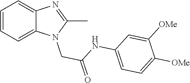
C1=CC=C2C(=C1)N=C(C)N2CC(=O)NC1=CC=C([OMe])C([OMe])=C1
